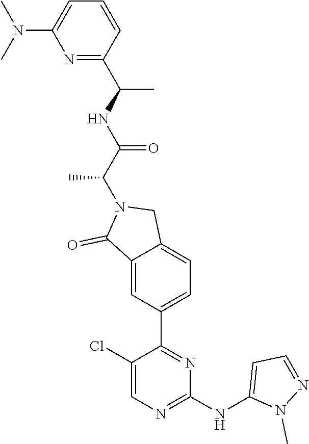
C1=CC(C(NC(C(N2C(=O)C3=CC(C4=NC(NC5=CC=NN5C)=NC=C4Cl)=CC=C3C2)C)=O)C)=NC(N(C)C)=C1
